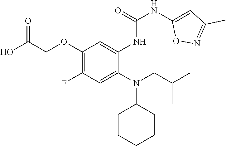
OC(COC1=C(F)C=C(N(CC(C)C)C2CCCCC2)C(NC(=O)NC2=CC(C)=NO2)=C1)=O
